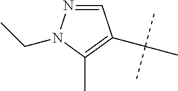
C1=NN(CC)C(C)=C1C(C)(C)C
